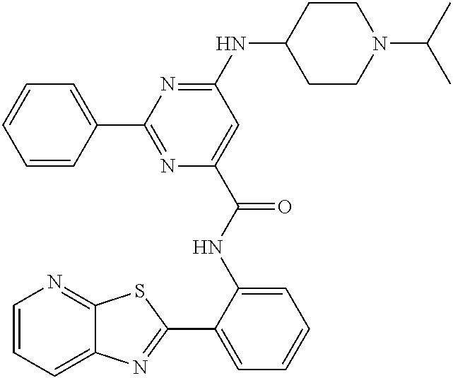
C1=CC=C2C(=N1)SC(C1=CC=CC=C1NC(=O)C1=CC(NC3CCN(C(C)C)CC3)=NC(C3=CC=CC=C3)=N1)=N2
